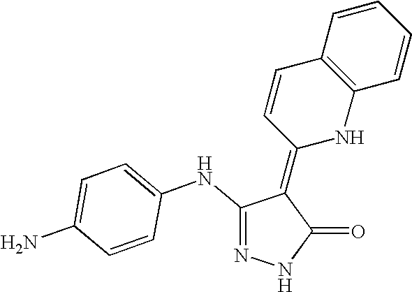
N1=C(NC2=CC=C(N)C=C2)C(=C2NC3=C(C=C2)C=CC=C3)C(=O)N1
